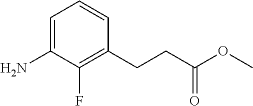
C1=C(N)C(F)=C(CCC(OC)=O)C=C1
